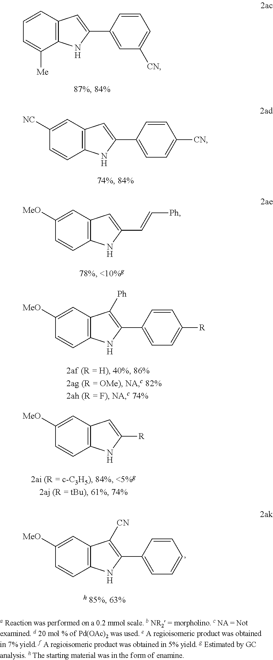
C1=CC=C([Me])C2=C1C=C(C1=CC([CN])=CC=C1)N2.C1=C([NC])C=CC2=C1C=C(C1=CC=C([CN])C=C1)N2.C1=C([MeO])C=CC2=C1C=C(C=C[Ph])N2.C1=C([MeO])C=CC2=C1C([Ph])=C(C1=CC=C([R])C=C1)N2.C1=C([MeO])C=CC2=C1C=C([R])N2.C1=C([MeO])C=CC2=C1C([CN])=C(C1=CC=CC=C1)N2
